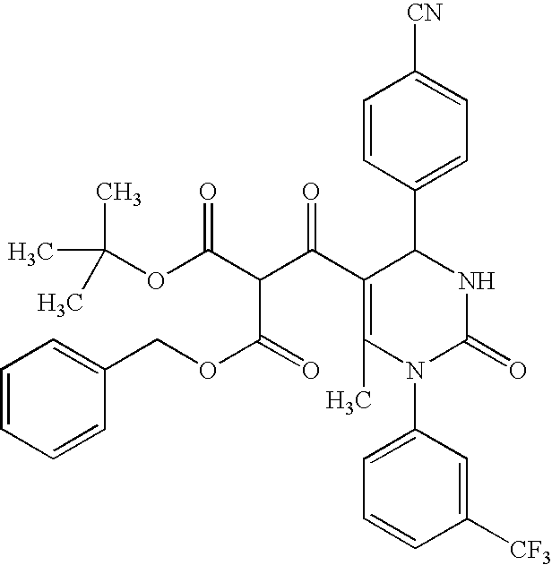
O(C(C(C(C1=C(C)N(C2=CC=CC([CF3])=C2)C(=O)NC1C1=CC=C([CN])C=C1)=O)C(=O)OCC1=CC=CC=C1)=O)C(C)(C)C
